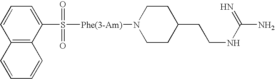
C1=CC=C(S([Phe(3-Am)]N2CCC(CCNC(N)=N)CC2)(=O)=O)C2=C1C=CC=C2
